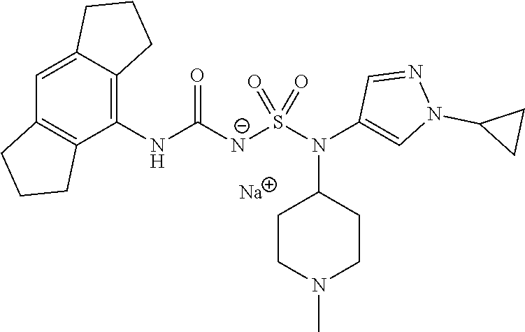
C1(NC(=O)[N-]S(N(C2=CN(C3CC3)N=C2)C2CCN(C)CC2)(=O)=O)=C2C(=CC3=C1CCC3)CCC2.[Na]
